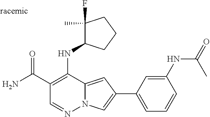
O=C(C1=C(NC2C(F)(C)CCC2)C2=CC(C3=CC=CC(NC(=O)C)=C3)=CN2N=C1)N
